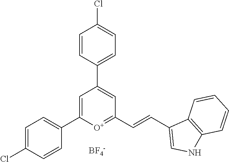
[BF4-].C1=C(C2=CC=C(Cl)C=C2)[O+]=C(C=CC2=CNC3=C2C=CC=C3)C=C1C1=CC=C(Cl)C=C1
